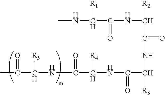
CNC(C(NC([R2])C(NC(C(NC(C(NC(C(C)=O)[R5])=O)[R4])=O)[R3])=O)=O)[R1]
